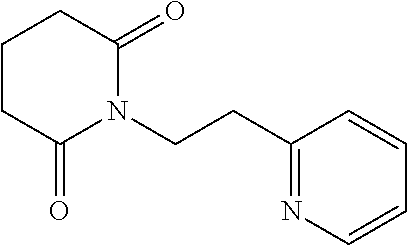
C1CC(=O)N(CCC2=NC=CC=C2)C(=O)C1
